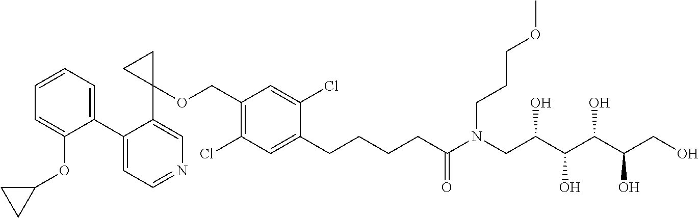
C1(C2=CC=CC=C2OC2CC2)=CC=NC=C1C1(OCC2=C(Cl)C=C(CCCCC(N(CC(C(C(C(CO)O)O)O)O)CCCOC)=O)C(Cl)=C2)CC1
